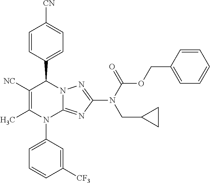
C1=CC(C2C([NC])=C(C)N(C3=CC=CC([CF3])=C3)C3=NC(N(C(OCC4=CC=CC=C4)=O)CC4CC4)=NN23)=CC=C1[CN]
